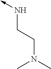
N(CCN(C)C)->C
